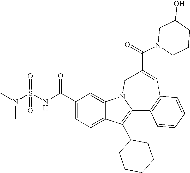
C1(C(NS(N(C)C)(=O)=O)=O)=CC=C2C(=C1)N1C(=C2C2CCCCC2)C2=C(C=C(C(=O)N3CCCC(O)C3)C1)C=CC=C2
